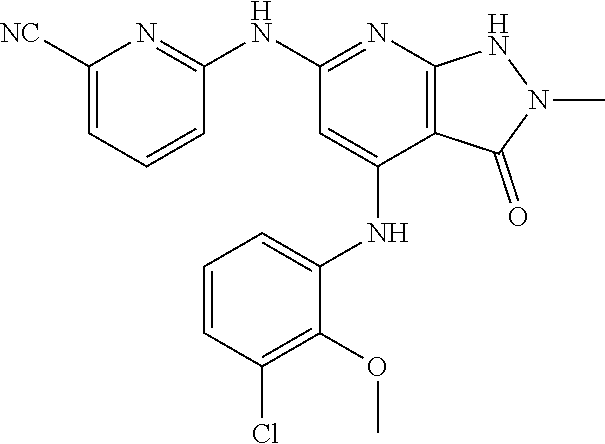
C1([NC])=CC=CC(NC2=NC3=C(C(NC4=CC=CC(Cl)=C4OC)=C2)C(=O)N(C)N3)=N1
